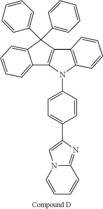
C12=C(N(C3=CC=C(C4=CN5C(=N4)C=CC=C5)C=C3)C3=C1C(C1=CC=CC=C1)(C1=CC=CC=C1)C1=CC=CC=C31)C=CC=C2
